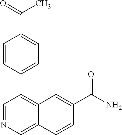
C1=C(C2=C3C(=CN=C2)C=CC(C(N)=O)=C3)C=CC(C(C)=O)=C1
